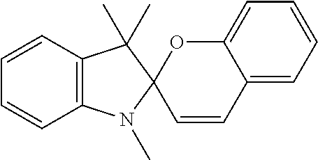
C12=C(C=CC=C1)C(C)(C)C1(N2C)C=CC2=CC=CC=C2O1
